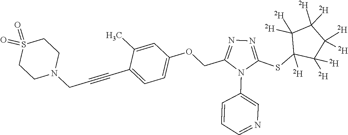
C1=C(C)C(C#CCN2CCS(=O)(=O)CC2)=CC=C1OCC1=NN=C(SC2([D])C([D])([D])C([D])([D])C([D])([D])C2([D])[D])N1C1=CN=CC=C1
